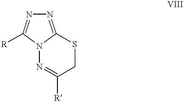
N1=C2N(C([R])=N1)N=C([R])CS2
